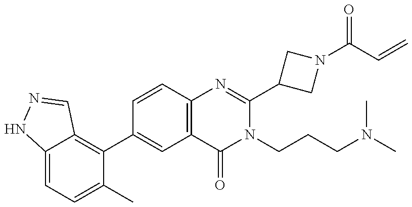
C12=CC=C(C)C(C3=CC4=C(C=C3)N=C(C3CN(C(C=C)=O)C3)N(CCCN(C)C)C4=O)=C1C=NN2
